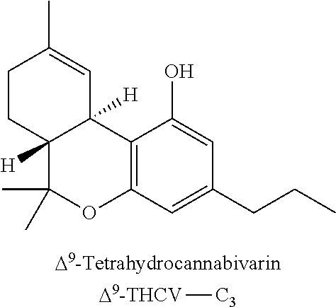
C12=C(C=C(CCC)C=C1O)OC(C)(C)C1([H])C2([H])C=C(C)CC1.[D9-THCV][C3]
